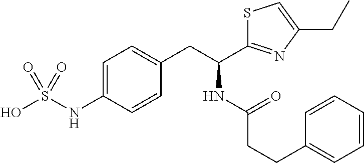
C1=C(NS(O)(=O)=O)C=CC(CC(C2=NC(CC)=CS2)NC(=O)CCC2=CC=CC=C2)=C1
